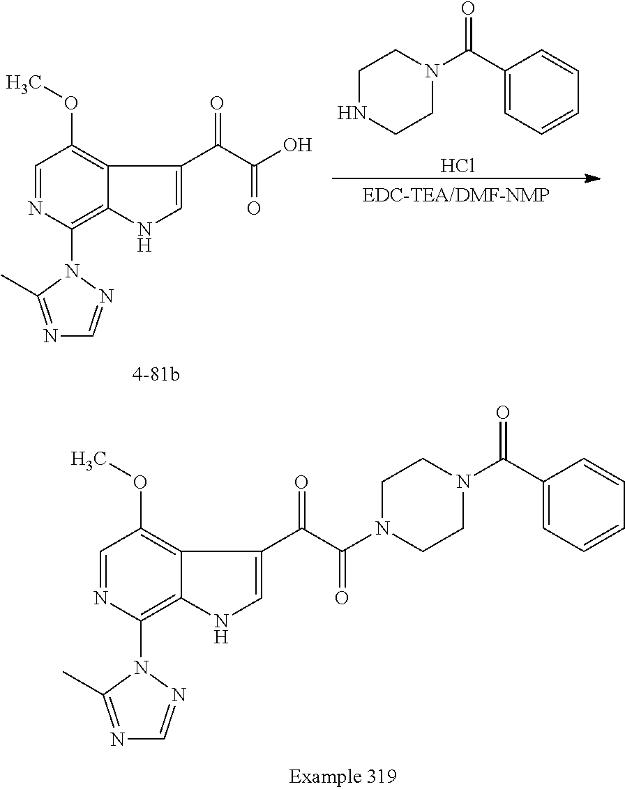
C1=NC(N2C(C)=NC=N2)=C2C(=C1OC)C(C(C(N1CCN(C(C3=CC=CC=C3)=O)CC1)=O)=O)=CN2.C1=NC(N2C(C)=NC=N2)=C2C(=C1OC)C(C(C(O)=O)=O)=CN2.C1NCCN(C(C2=CC=CC=C2)=O)C1.Cl
